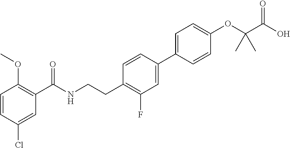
C1=CC(Cl)=CC(C(NCCC2=C(F)C=C(C3=CC=C(OC(C(O)=O)(C)C)C=C3)C=C2)=O)=C1OC
